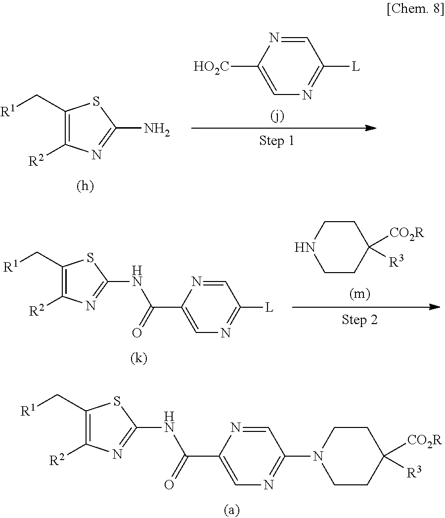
N1CCC([CO2R])([R3])CC1.C1([R2])=C(C[R1])SC(NC(C2=CN=C([L])C=N2)=O)=N1.C1([R2])=C(C[R1])SC(NC(C2=CN=C(N3CCC([CO2R])([R3])CC3)C=N2)=O)=N1.C1([HO2C])=CN=C([L])C=N1.C1(C[R1])=C([R2])N=C(N)S1
